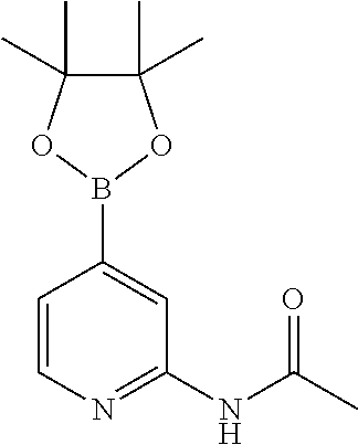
C1=CN=C(NC(C)=O)C=C1B1OC(C)(C)C(C)(C)O1
